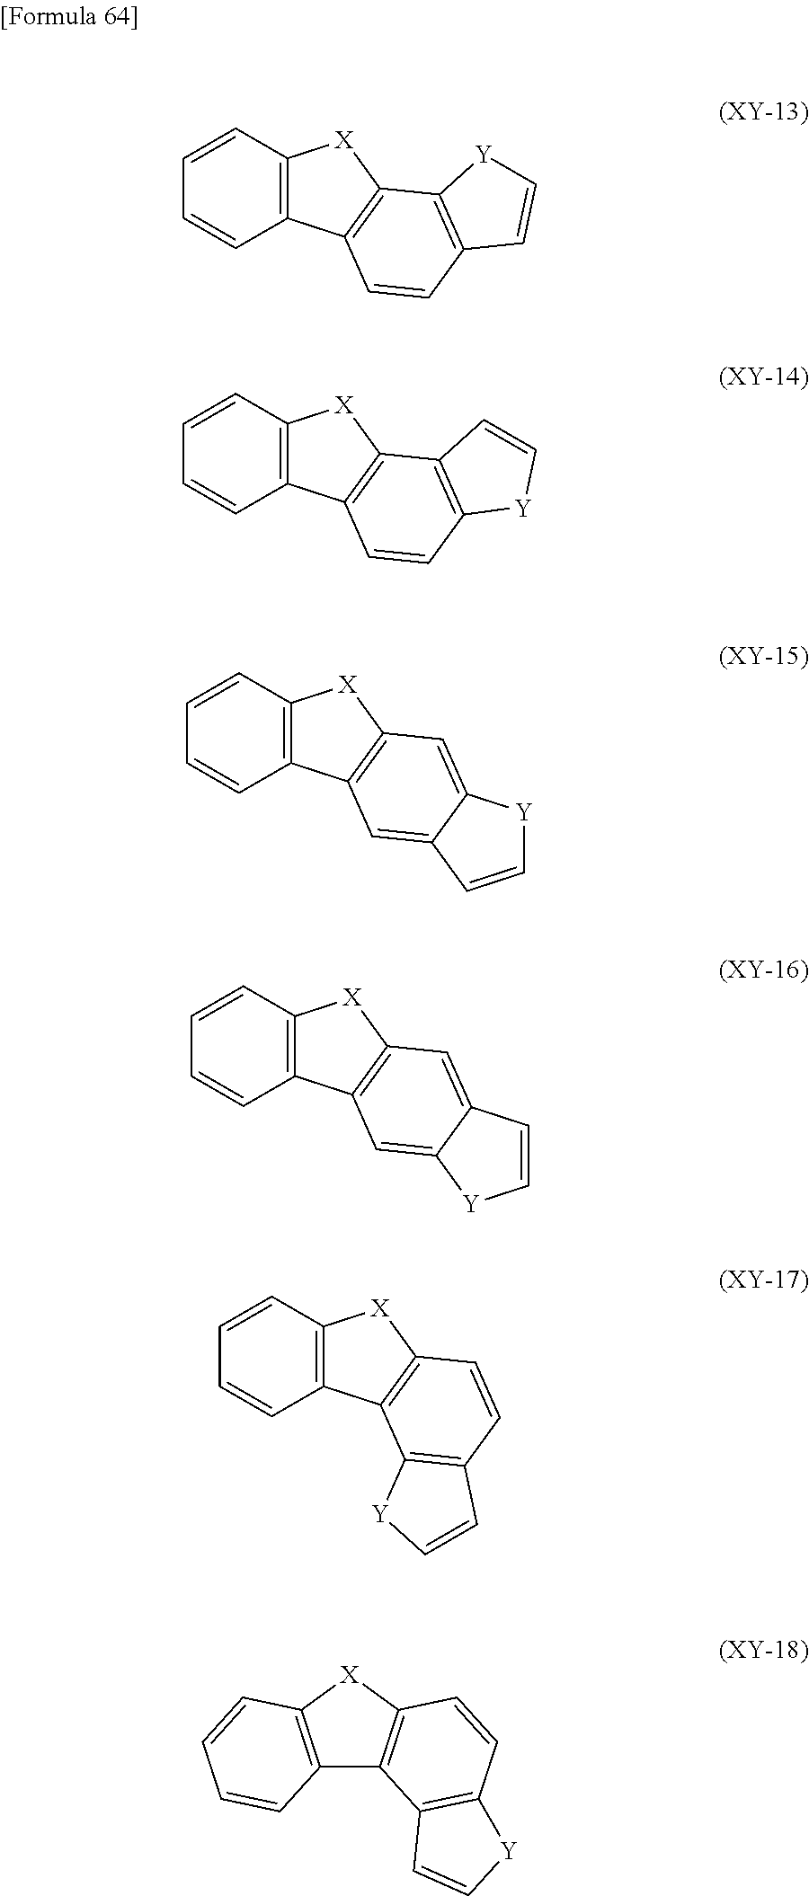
C12=C(C=CC=C1)[X]C1=C2C=CC2=C1[Y]C=C2.C12=C(C=CC=C1)[X]C1=C2C=CC2=C1C=C[Y]2.C12=C(C=CC=C1)[X]C1=C2C=C2C(=C1)[Y]C=C2.C12=C(C=CC=C1)[X]C1=C2C=C2C(=C1)C=C[Y]2.C12=C(C=CC=C1)[X]C1=C2C2=C(C=C1)C=C[Y]2.C12=C([X]C3=C1C1=C(C=C3)[Y]C=C1)C=CC=C2
